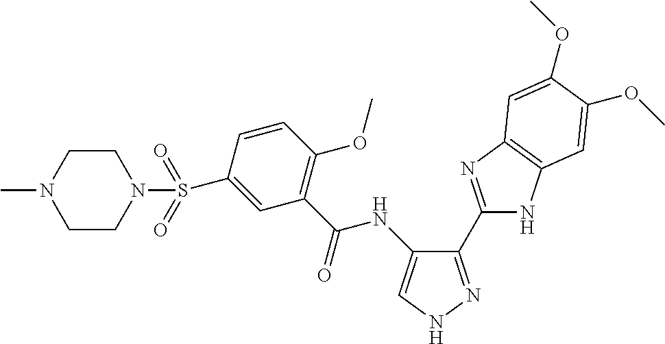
C(=O)(NC1=CNN=C1C1=NC2=C(N1)C=C(OC)C(OC)=C2)C1=C(OC)C=CC(S(N2CCN(C)CC2)(=O)=O)=C1
